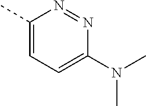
C1(C)=CC=C(N(C)C)N=N1
